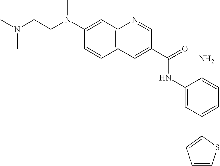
C12=C(N=CC(C(=O)NC3=CC(C4=CC=CS4)=CC=C3N)=C1)C=C(N(CCN(C)C)C)C=C2
